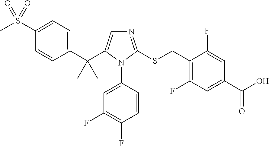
C1(S(C)(=O)=O)=CC=C(C(C)(C)C2=CN=C(SCC3=C(F)C=C(C(=O)O)C=C3F)N2C2=CC(F)=C(F)C=C2)C=C1
